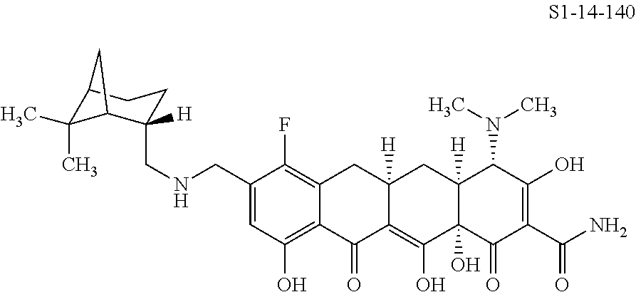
C1(CNCC2([H])C3C(C)(C)C(CC2)C3)=CC(O)=C2C(=C1F)CC1([H])C(=C(O)C3(O)C([H])(C1)C(N(C)C)C(O)=C(C(=O)N)C3=O)C2=O
